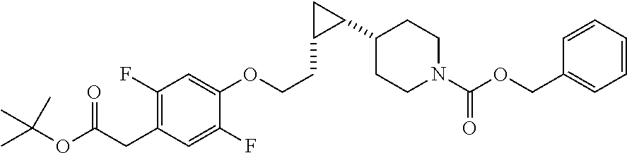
C1(F)=C(CC(OC(C)(C)C)=O)C=C(F)C(OCCC2C(C3CCN(C(OCC4=CC=CC=C4)=O)CC3)C2)=C1
